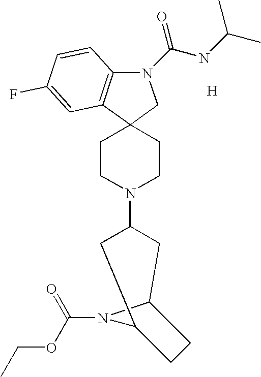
N1(C(NC(C)C)=O)C2=C(C3(C1)CCN(C1CC4N(C(OCC)=O)C(C1)CC4)CC3)C=C(F)C=C2.[H]
